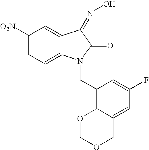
C1([O2N])=CC=C2C(=C1)C(=NO)C(=O)N2CC1=C2C(=CC(F)=C1)COCO2
